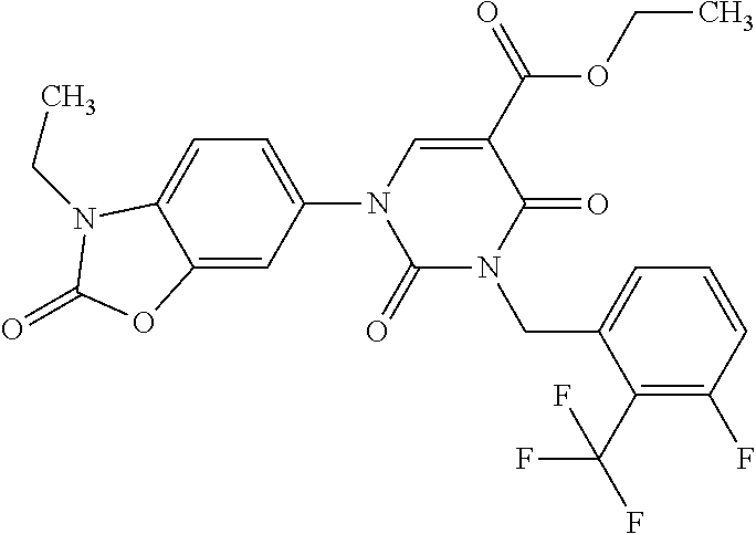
C1(=O)N(CC2=CC=CC(F)=C2C(F)(F)F)C(=O)C(C(OCC)=O)=CN1C1=CC=C2C(=C1)OC(=O)N2CC
